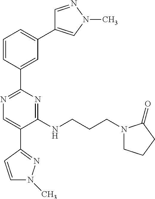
C1=CC(C2=NC=C(C3=NN(C)C=C3)C(NCCCN3CCCC3=O)=N2)=CC(C2=CN(C)N=C2)=C1
